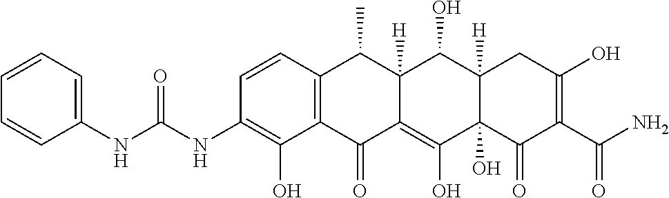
C1=CC2=C(C(O)=C1NC(NC1=CC=CC=C1)=O)C(=O)C1=C(O)C3(O)C([H])(C(O)C1([H])C2C)CC(O)=C(C(N)=O)C3=O
